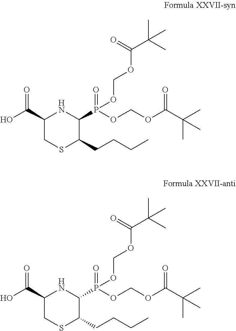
C1(C(O)=O)CSC(CCCC)C(P(OCOC(=O)C(C)(C)C)(=O)OCOC(=O)C(C)(C)C)N1.C1(C(O)=O)CSC(CCCC)C(P(OCOC(=O)C(C)(C)C)(=O)OCOC(=O)C(C)(C)C)N1
